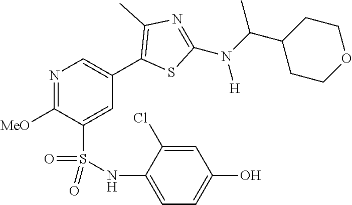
N1=C([MeO])C(S(NC2=CC=C(O)C=C2Cl)(=O)=O)=CC(C2=C(C)N=C(N(C(C3CCOCC3)C)[H])S2)=C1
